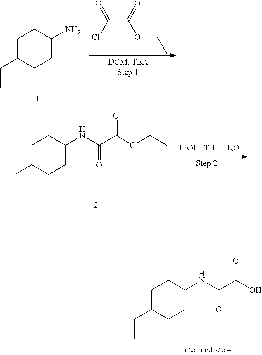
C1C(CC)CCC(NC(=O)C(=O)O)C1.C1C(CC)CCC(N)C1.C(C(OCC)=O)(=O)Cl.C1C(CC)CCC(NC(=O)C(=O)OCC)C1
